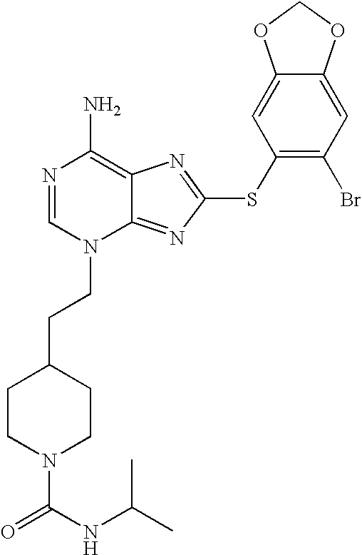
N1=CN(CCC2CCN(C(NC(C)C)=O)CC2)C2=NC(SC3=C(Br)C=C4C(=C3)OCO4)=NC2=C1N
